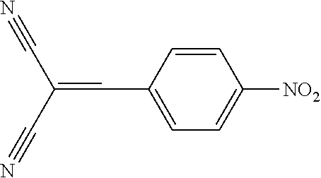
C1=CC(C=C(C#N)C#N)=CC=C1[NO2]
